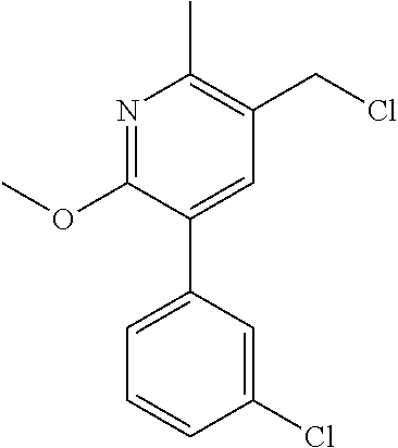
N1=C(OC)C(C2=CC=CC(Cl)=C2)=CC(CCl)=C1C
